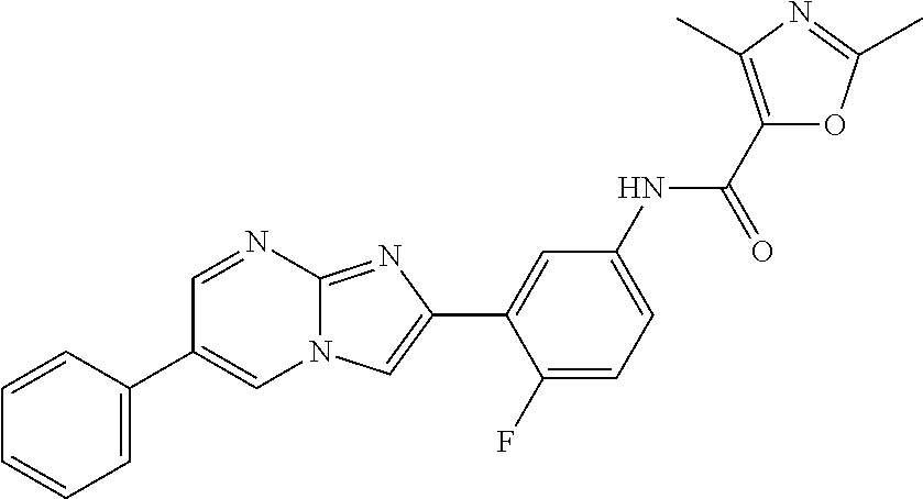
C1=NC2=NC(C3=CC(NC(C4=C(C)N=C(C)O4)=O)=CC=C3F)=CN2C=C1C1=CC=CC=C1
